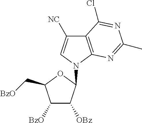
C12=C(N(C3C([OBz])C([BzO])C(C[BzO])O3)C=C1[NC])N=C(C)N=C2Cl
